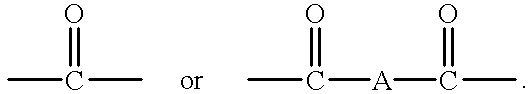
CC(C)=O.CC([A]C(C)=O)=O
